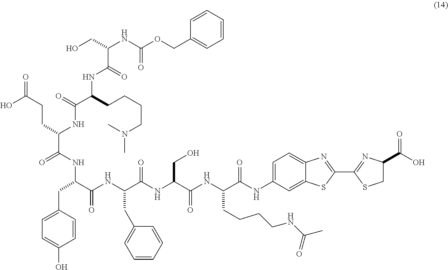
C(C(C(NC(C(NC(C(NC(C(NC1=CC=C2C(=C1)SC(C1=NC(C(O)=O)CS1)=N2)=O)CCCCNC(C)=O)=O)CO)=O)CC1=CC=CC=C1)=O)NC(C(CCC(=O)O)NC(C(CCCCN(C)C)NC(C(CO)NC(OCC1=CC=CC=C1)=O)=O)=O)=O)C1=CC=C(O)C=C1
